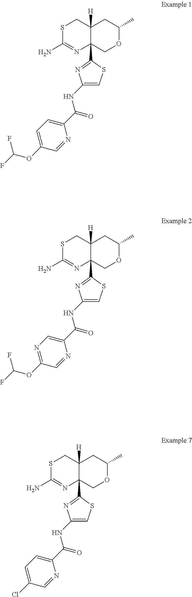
S1C(N)=NC2(C3=NC(NC(C4=CC=C(OC(F)F)C=N4)=O)=CS3)C([H])(C1)CC(C)OC2.S1C(N)=NC2(C3=NC(NC(C4=CN=C(OC(F)F)C=N4)=O)=CS3)C([H])(C1)CC(C)OC2.S1C(N)=NC2(C3=NC(NC(C4=CC=C(Cl)C=N4)=O)=CS3)C([H])(C1)CC(C)OC2
